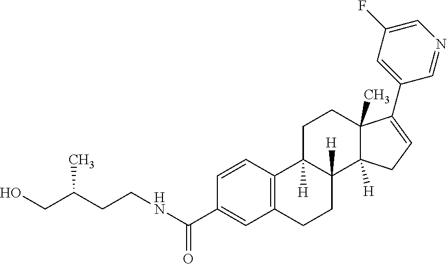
C1=CC(C(NCCC(CO)C)=O)=CC2=C1C1([H])C([H])(CC2)C2([H])C(C)(CC1)C(C1=CC(F)=CN=C1)=CC2
